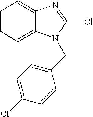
C1=CC=C2C(=C1)N=C(Cl)N2CC1=CC=C(Cl)C=C1
